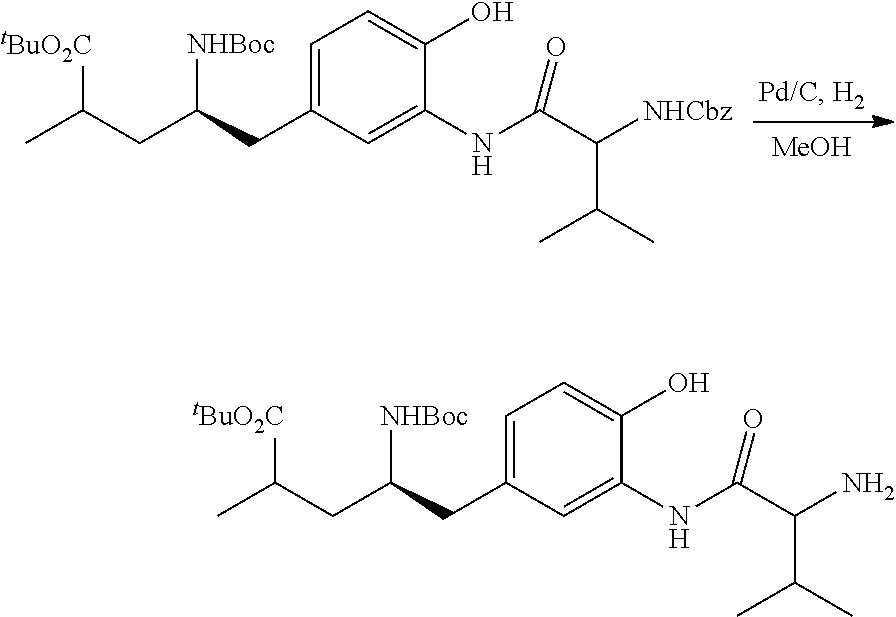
[MeOH].C(C(C)C)([NHCbz])C(=O)NC1=CC(CC(CC(C)[tBuO2C])[NHBoc])=CC=C1O.C(C(C)C)(N)C(=O)NC1=CC(CC(CC(C)[tBuO2C])[NHBoc])=CC=C1O
